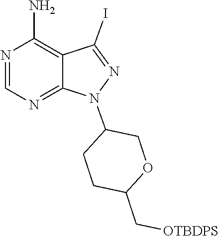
C1=NC(N)=C2C(=N1)N(C1CCC(C[OTBDPS])OC1)N=C2I
